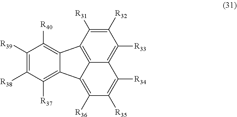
C1([R39])=C([R38])C([R37])=C2C3=C([R36])C([R35])=C([R34])C4=C([R33])C([R32])=C([R31])C(=C43)C2=C1[R40]
